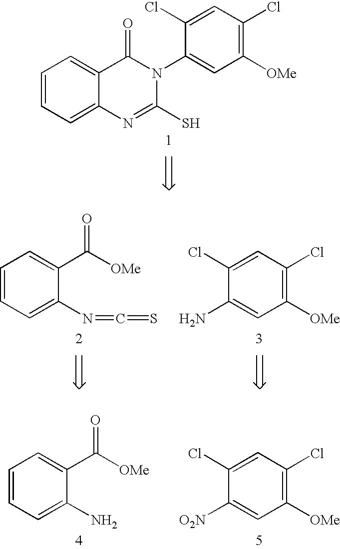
C1=CC=C2C(=C1)C(=O)N(C1=CC([OMe])=C(Cl)C=C1Cl)C(S)=N2.C1=CC=C(N=C=S)C(C([OMe])=O)=C1.NC1=CC([OMe])=C(Cl)C=C1Cl.C1=CC=C(N)C(C([OMe])=O)=C1.[O2N]C1=CC([OMe])=C(Cl)C=C1Cl
